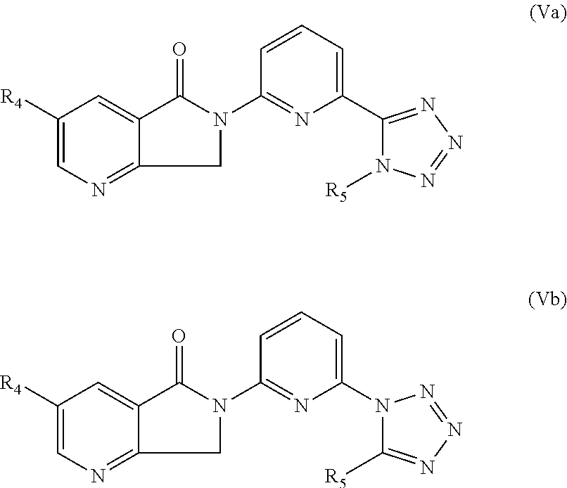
C1([R4])=CN=C2C(=C1)C(=O)N(C1=NC(C3=NN=NN3[R5])=CC=C1)C2.C1([R4])=CN=C2C(=C1)C(=O)N(C1=NC(N3C([R5])=NN=N3)=CC=C1)C2
